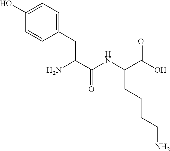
NC(C(NC(C(O)=O)CCCCN)=O)CC1=CC=C(O)C=C1
